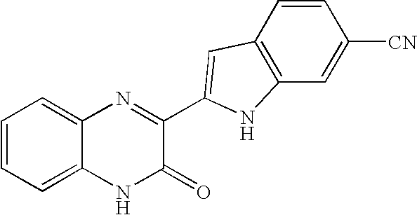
C1=C2C(=CC=C1)N=C(C1=CC3=C(C=C([CN])C=C3)N1)C(=O)N2
